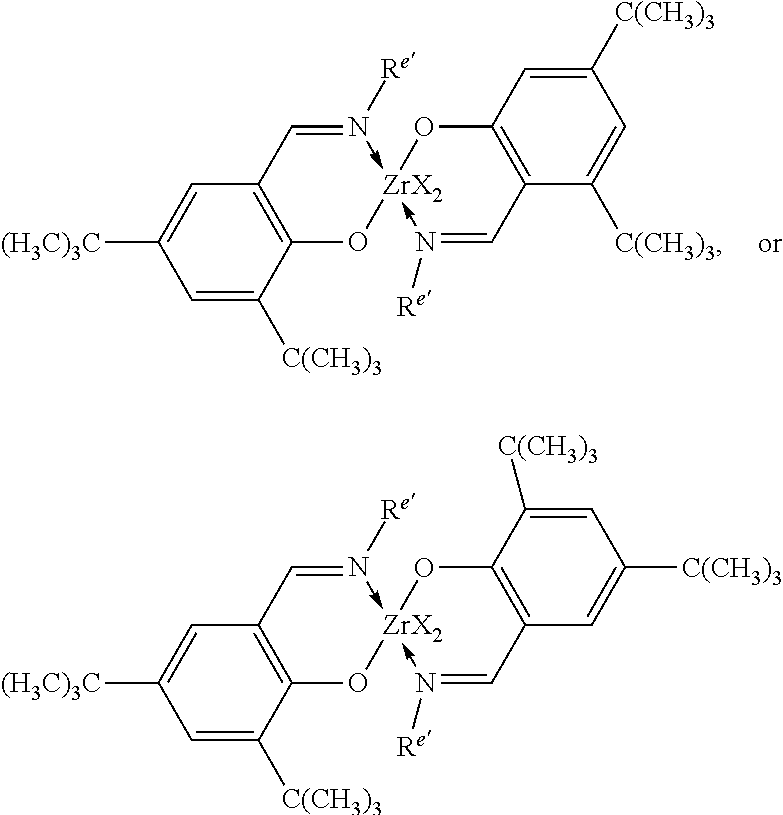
C1=C([C(CH3)3])C2=C(C=C1[(H3C)3C])C=N([Re])->[ZrX2]1(-N([Re])=CC3=C(C=C([C(CH3)3])C=C3[C(CH3)3])O1)O2.C1=C([C(CH3)3])C2=C(C=C1[(H3C)3C])C=N([Re])->[ZrX2]1(-N([Re])=CC3=C(C([C(CH3)3])=CC([C(CH3)3])=C3)O1)O2
